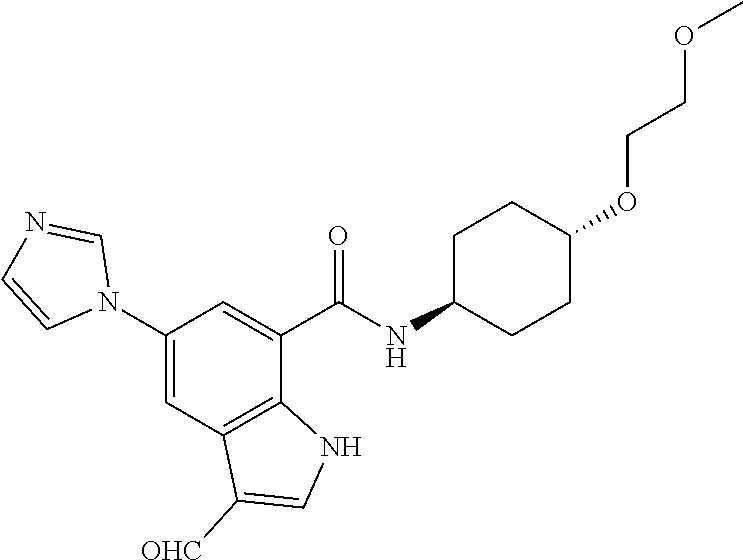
C1(N2C=NC=C2)=CC2=C(C(C(=O)NC3CCC(OCCOC)CC3)=C1)NC=C2[OHC]
